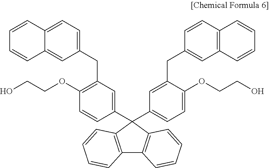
C1(OCCO)=C(CC2=CC=C3C(=C2)C=CC=C3)C=C(C2(C3=CC=C(OCCO)C(CC4=CC5=C(C=C4)C=CC=C5)=C3)C3=C(C4=C2C=CC=C4)C=CC=C3)C=C1
